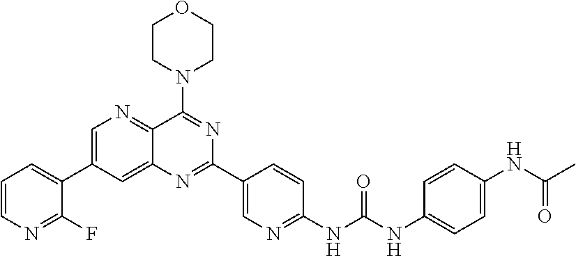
C1=CN=C(F)C(C2=CN=C3C(=C2)N=C(C2=CN=C(NC(NC4=CC=C(NC(C)=O)C=C4)=O)C=C2)N=C3N2CCOCC2)=C1
